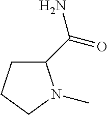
C1(C(N)=O)CCCN1C
